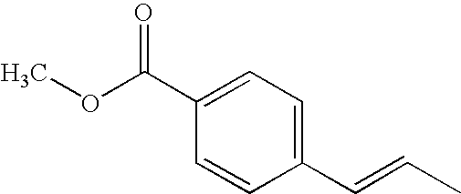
C1=C(C(=O)OC)C=CC(C=CC)=C1
